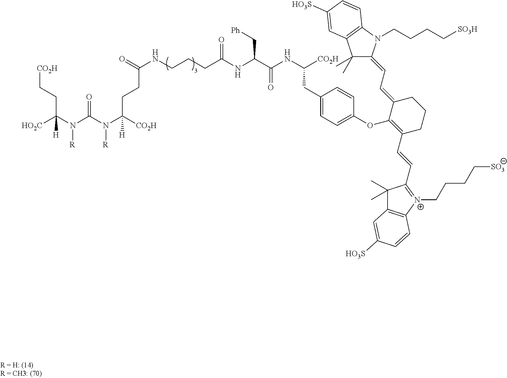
[CO2H]CCC(N(C(N(C([CO2H])(CCC(=O)NCCCC(NC(C(NC(CC1=CC=C(OC2=C(C=CC3=[N+](CCCC[SO3])C4=C(C3(C)C)C=C([HO3S])C=C4)CCCC2=CC=C2C(C)(C)C3=C(N2CCCC[SO3H])C=CC([HO3S])=C3)C=C1)[CO2H])=O)C[Ph])=O)[H])[R])=O)[R])([HO2C])[H]
